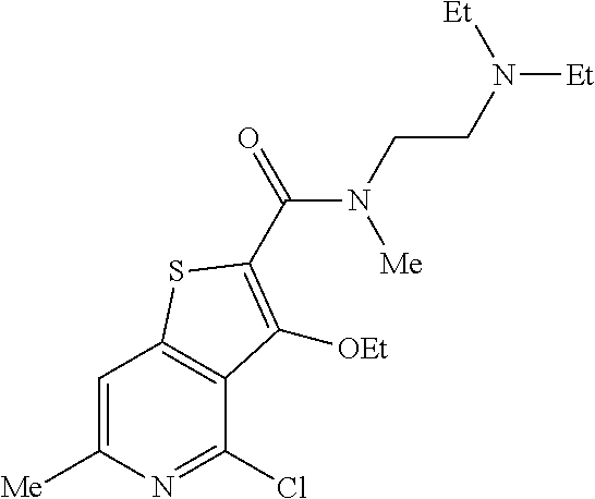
N1=C(Cl)C2=C(C=C1[Me])SC(C(=O)N([Me])CCN([Et])[Et])=C2[OEt]
